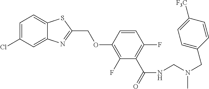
C1=C(Cl)C=C2C(=C1)SC(COC1=C(F)C(C(=O)NCN(CC3=CC=C([F3C])C=C3)C)=C(F)C=C1)=N2
